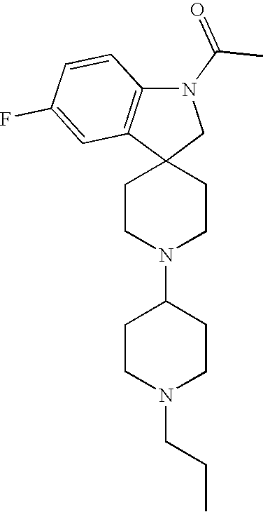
C1CN(C2CCN(CCC)CC2)CCC12CN(C(C)=O)C1=C2C=C(F)C=C1
